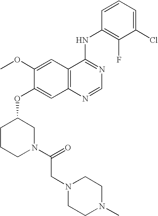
C1(OC2=CC3=C(C=C2OC)C(NC2=C(F)C(Cl)=CC=C2)=NC=N3)CCCN(C(CN2CCN(C)CC2)=O)C1
